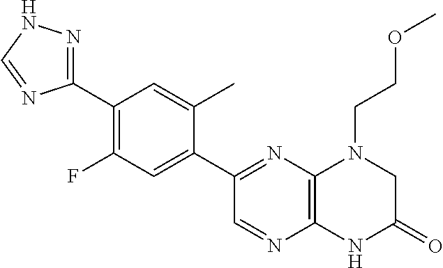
C1(C2=NC3=C(N=C2)NC(=O)CN3CCOC)=CC(F)=C(C2=NNC=N2)C=C1C
